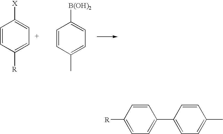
C1=CC([R])=CC=C1[X].C1=CC(C)=CC=C1[B(OH)2].C1=CC([R])=CC=C1C1=CC=C(C)C=C1
